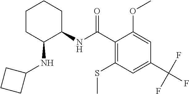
C1CC(NC2CCC2)C(NC(C2=C(SC)C=C(C(F)(F)F)C=C2OC)=O)CC1
